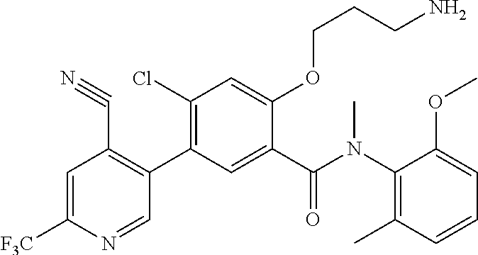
C1=C([F3C])N=CC(C2=C(Cl)C=C(OCCCN)C(C(N(C3=C(C)C=CC=C3OC)C)=O)=C2)=C1C#N
